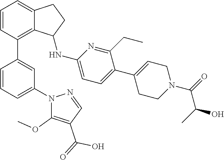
C1=CC(C2=CC(N3C(OC)=C(C(=O)O)C=N3)=CC=C2)=C2C(=C1)CCC2NC1=CC=C(C2=CCN(C(=O)C(C)O)CC2)C(CC)=N1
